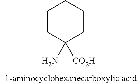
C1CC(N)([CO2H])CCC1
